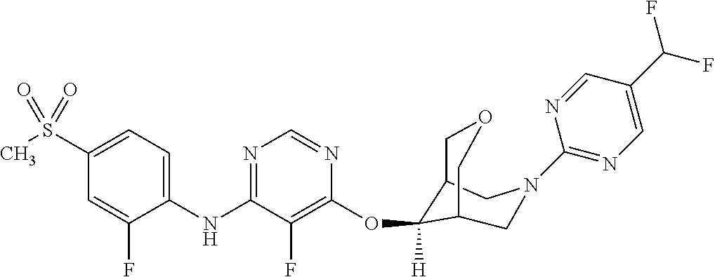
C1(NC2=NC=NC(OC3([H])C4COCC3CN(C3=NC=C(C(F)F)C=N3)C4)=C2F)=CC=C(S(C)(=O)=O)C=C1F
